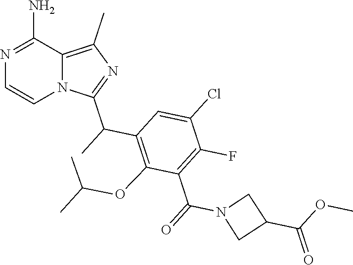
C12=C(C)N=C(C(C)C3=C(OC(C)C)C(C(=O)N4CC(C(OC)=O)C4)=C(F)C(Cl)=C3)N1C=CN=C2N
